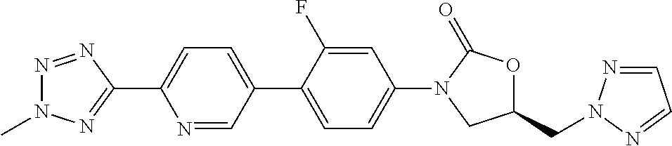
N1(C)N=NC(C2=CC=C(C3=CC=C(N4CC(CN5N=CC=N5)OC4=O)C=C3F)C=N2)=N1
